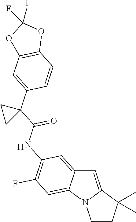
C1CC(C)(C)C2=CC3=CC(NC(C4(C5=CC6=C(C=C5)OC(F)(F)O6)CC4)=O)=C(F)C=C3N12.[H]
